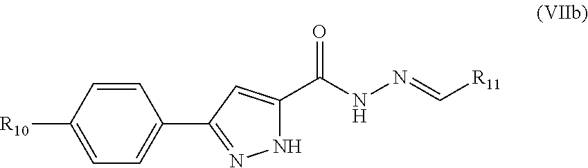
C1=CC([R10])=CC=C1C1=NNC(C(NN=C[R11])=O)=C1
